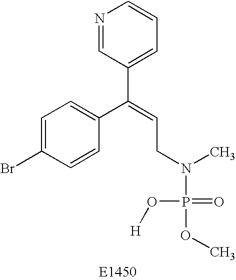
C1=C(Br)C=CC(C(=CCN(P(O[H])(=O)OC)C)C2=CC=CN=C2)=C1
